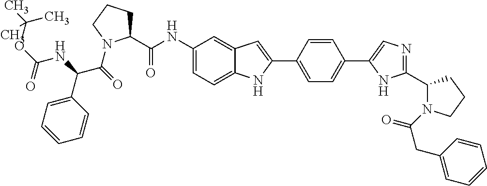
C1(NC(C2CCCN2C(=O)C(NC(=O)OC(C)(C)C)C2=CC=CC=C2)=O)=CC=C2C(=C1)C=C(C1=CC=C(C3=CN=C(C4N(C(CC5=CC=CC=C5)=O)CCC4)N3)C=C1)N2
